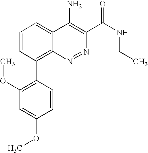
C1=CC(C2=C(OC)C=C(OC)C=C2)=C2C(=C1)C(N)=C(C(NCC)=O)N=N2
